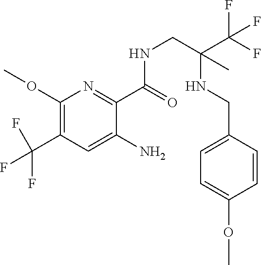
C1(OC)=C(C(F)(F)F)C=C(N)C(C(NCC(NCC2=CC=C(OC)C=C2)(C(F)(F)F)C)=O)=N1
